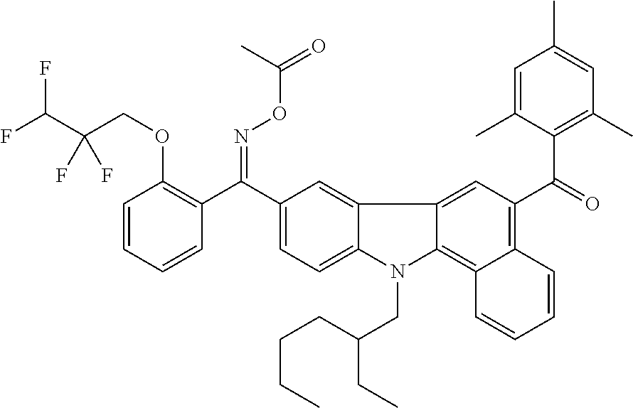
C1=CC=CC(C(C2=CC=C3C(=C2)C2=CC(C(C4=C(C)C=C(C)C=C4C)=O)=C4C(=C2N3CC(CCCC)CC)C=CC=C4)=NOC(C)=O)=C1OCC(C(F)F)(F)F
